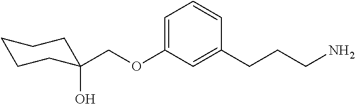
OC1(COC2=CC=CC(CCCN)=C2)CCCCC1
